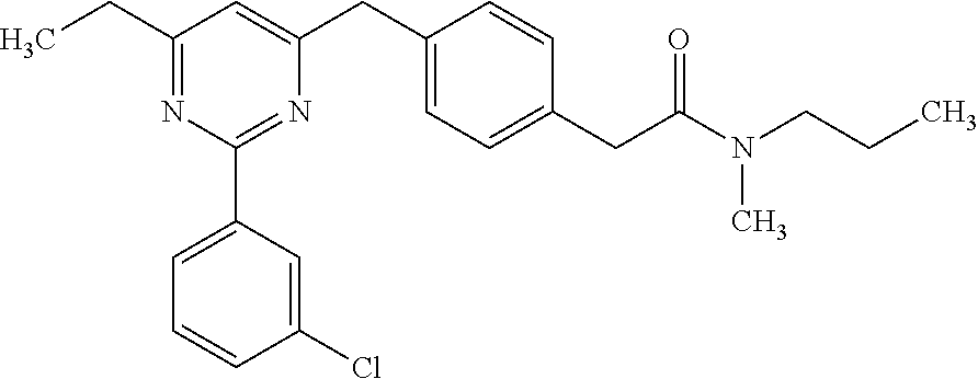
C1(CC)=NC(C2=CC=CC(Cl)=C2)=NC(CC2=CC=C(CC(N(CCC)C)=O)C=C2)=C1
